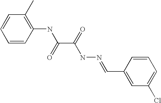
C1=CC(NC(C(NN=CC2=CC(Cl)=CC=C2)=O)=O)=C(C)C=C1
